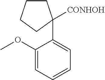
C1CCCC1(C1=CC=CC=C1OC)[CONHOH]
